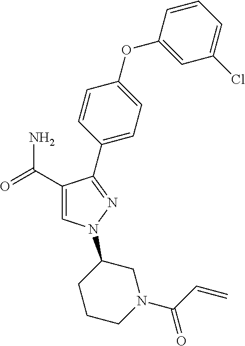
C1(C(=O)N)=CN(C2CCCN(C(C=C)=O)C2)N=C1C1=CC=C(OC2=CC(Cl)=CC=C2)C=C1
